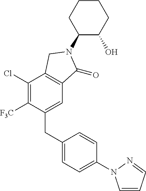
C1(N2C(=O)C3=C(C(Cl)=C([F3C])C(CC4=CC=C(N5C=CC=N5)C=C4)=C3)C2)C(O)CCCC1
